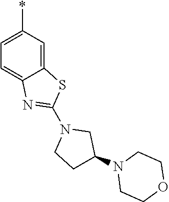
C12=CC(*)=CC=C1N=C(N1CCC(N3CCOCC3)C1)S2
